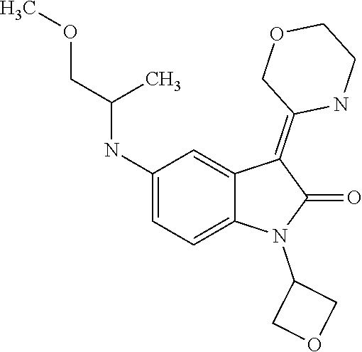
N1(C2COC2)C2=CC=C(NC(COC)C)C=C2C(=C2COCCN2)C1=O
